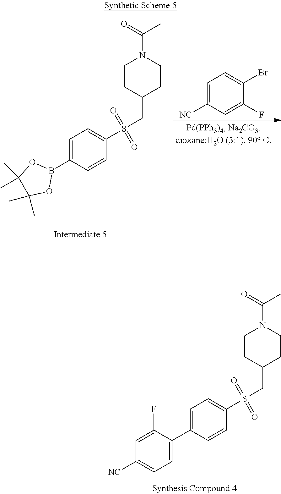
C1CC(CS(C2=CC=C(B3OC(C)(C)C(C)(C)O3)C=C2)(=O)=O)CCN1C(=O)C.C1([NC])=CC=C(Br)C(F)=C1.C1CC(CS(C2=CC=C(C3=CC=C([NC])C=C3F)C=C2)(=O)=O)CCN1C(=O)C
